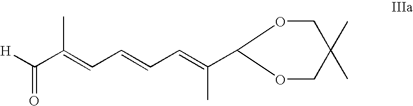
[H]C(C(=CC=CC=C(C1OCC(C)(C)CO1)C)C)=O
